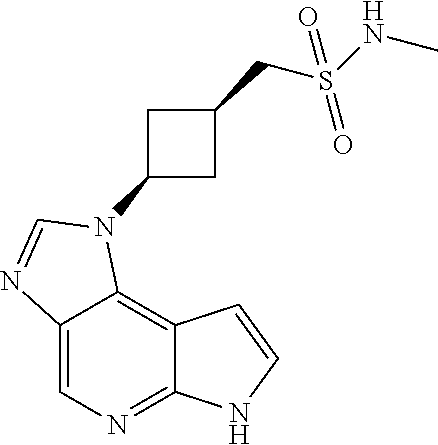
C1=C2C(=C3C(=N1)NC=C3)N(C1CC(CS(NC)(=O)=O)C1)C=N2
